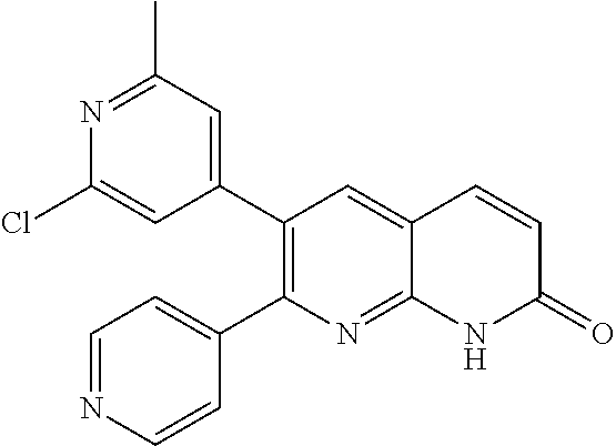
N1=C(C)C=C(C2=C(C3=CC=NC=C3)N=C3C(=C2)C=CC(=O)N3)C=C1Cl
